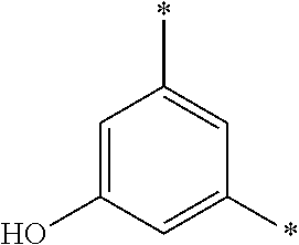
C1=C(O)C=C(*)C=C1*
